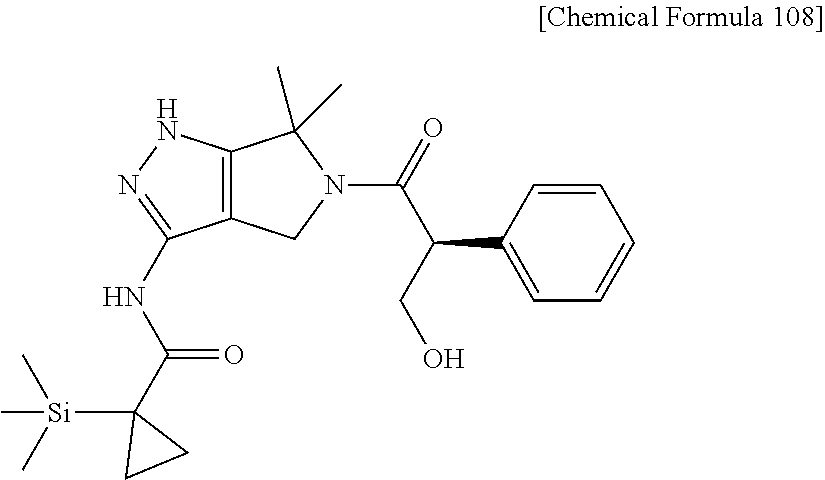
C12=C(NN=C1NC(C1([Si](C)(C)C)CC1)=O)C(C)(C)N(C(C(C1=CC=CC=C1)CO)=O)C2
